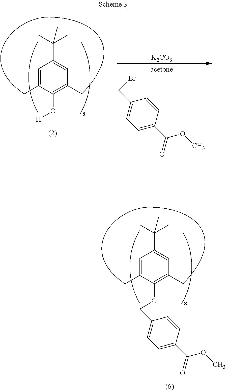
C1=C(C)C(O[H])=C(C)C=C1C(C)(C)C.C1=C(C(=O)OC)C=CC(CBr)=C1.[K2CO3].C1=C(C)C(OCC2=CC=C(C(OC)=O)C=C2)=C(C)C=C1C(C)(C)C
